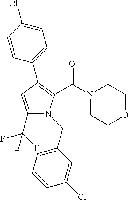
C1(C(F)(F)F)=CC(C2=CC=C(Cl)C=C2)=C(C(N2CCOCC2)=O)N1CC1=CC=CC(Cl)=C1
